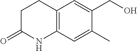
C1CC(=O)NC2=C1C=C(CO)C(C)=C2
